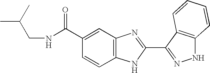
C12=C(C=C(C(=O)NCC(C)C)C=C1)N=C(C1=NNC3=C1C=CC=C3)N2
